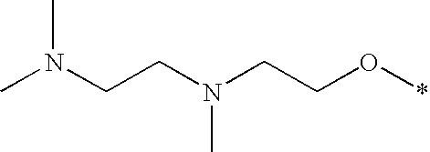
CN(CCN(CCO*)C)C
